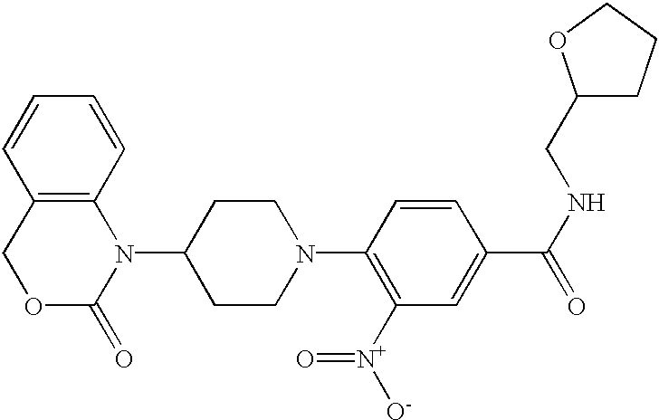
C1=CC2=C(C=C1)N(C1CCN(C3=C([N+]([O-])=O)C=C(C(NCC4CCCO4)=O)C=C3)CC1)C(=O)OC2
